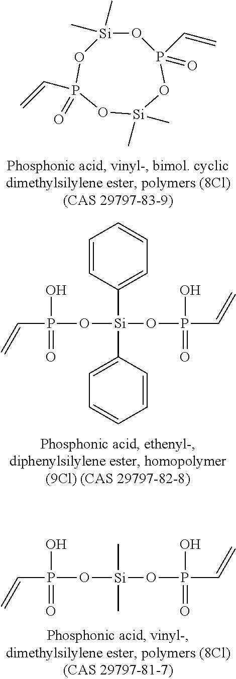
O1[Si](C)(C)OP(C=C)(=O)O[Si](C)(C)OP1(C=C)=O.C1=CC([Si](C2=CC=CC=C2)(OP(C=C)(O)=O)OP(C=C)(O)=O)=CC=C1.C[Si](C)(OP(C=C)(O)=O)OP(C=C)(O)=O
